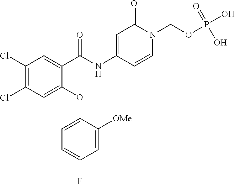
C1(Cl)=C(Cl)C=C(OC2=CC=C(F)C=C2[OMe])C(C(NC2=CC(=O)N(COP(O)(=O)O)C=C2)=O)=C1
